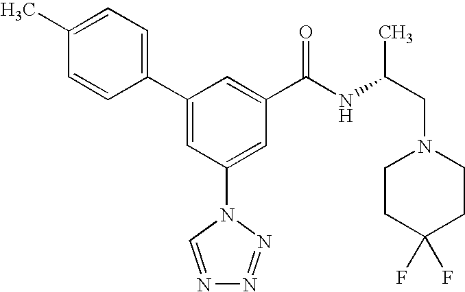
C1(C2=CC(N3C=NN=N3)=CC(C(NC(CN3CCC(F)(F)CC3)C)=O)=C2)=CC=C(C)C=C1
